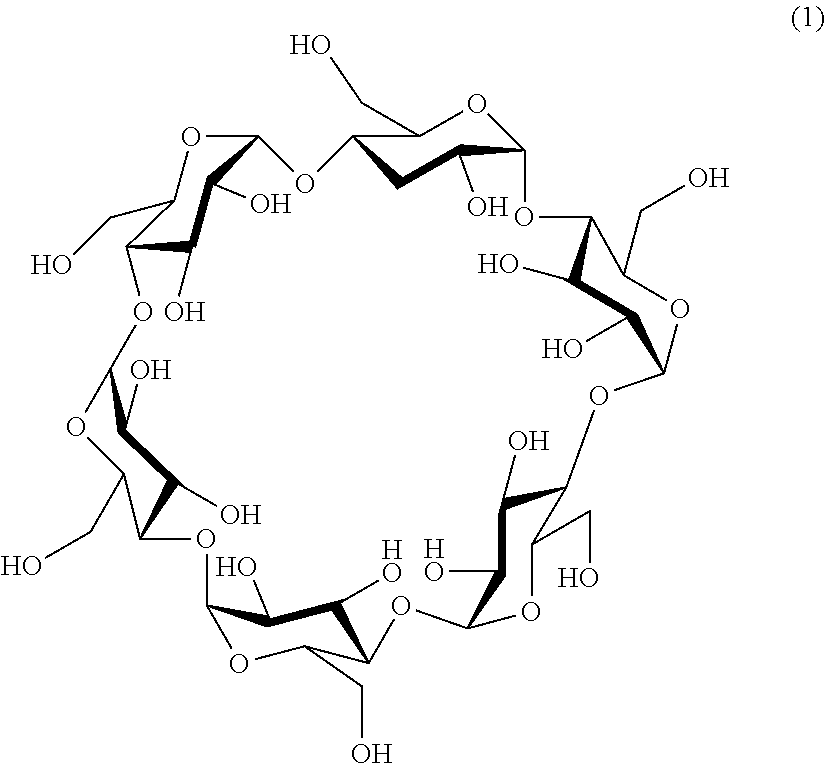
C12OC(CO)C(C(O)C1O)OC1OC(CO)C(C(O)C1O)OC1OC(CO)C(C([HO])C1O)OC1C([HO])C(O)C(OC3C(O)C(O)C(OC4C(O)CC(O2)C(CO)O4)C(CO)O3)C(CO)O1
